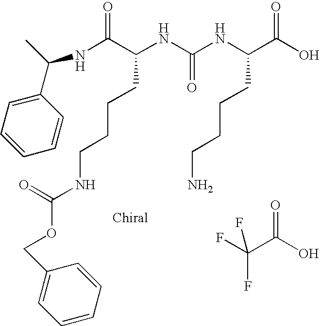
N(C(C(NC(NC(C(O)=O)CCCCN)=O)CCCCNC(OCC1=CC=CC=C1)=O)=O)C(C)C1=CC=CC=C1.FC(C(O)=O)(F)F
